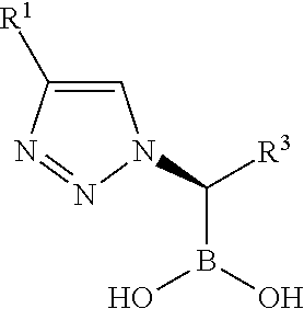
C1=C([R1])N=NN1C([R3])B(O)O
